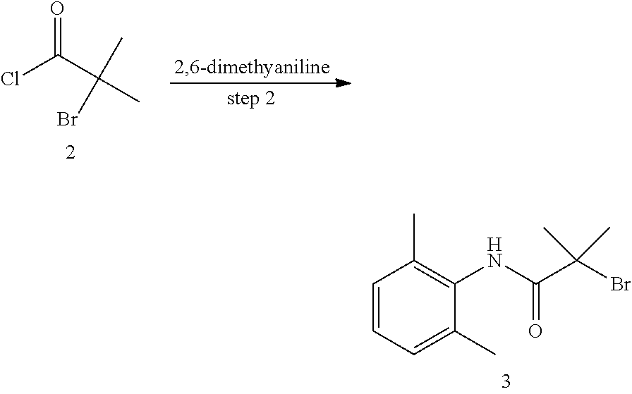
ClC(=O)C(C)(Br)C.C1=CC=C(C)C(NC(C(Br)(C)C)=O)=C1C
